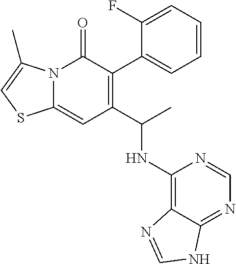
C1=CC=C(F)C(C2=C(C(C)NC3=C4C(=NC=N3)NC=N4)C=C3N(C2=O)C(C)=CS3)=C1
